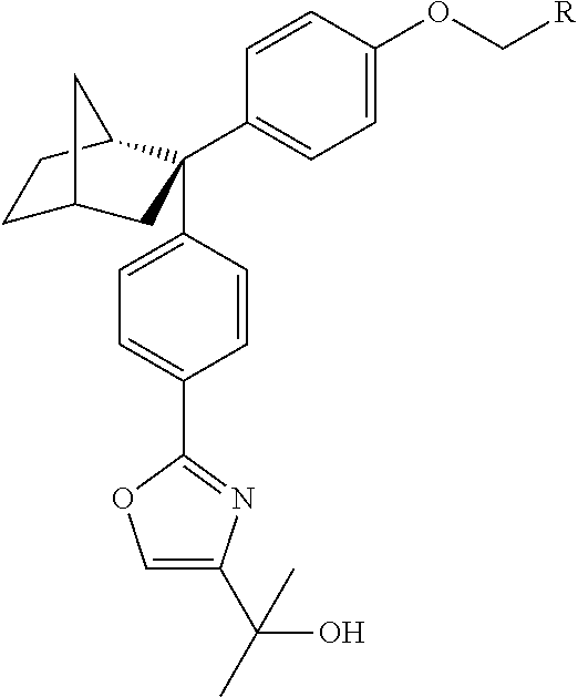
C1C2CC(C3=CC=C(OC[R])C=C3)(C3=CC=C(C4=NC(C(C)(O)C)=CO4)C=C3)C(C1)C2
